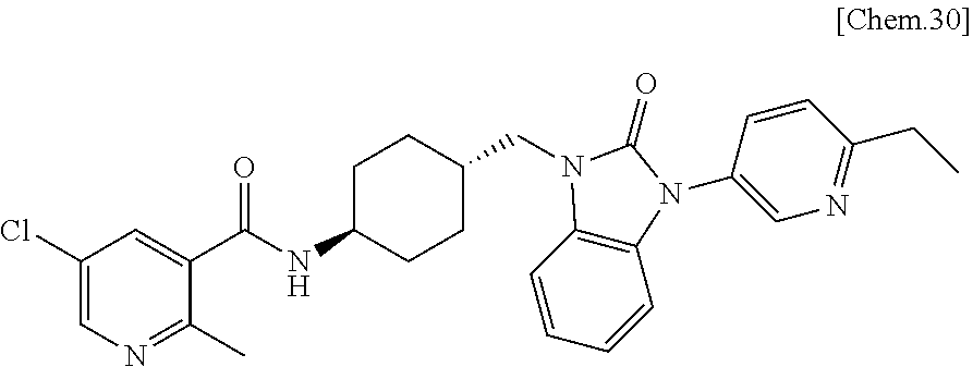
C1(Cl)=CN=C(C)C(C(NC2CCC(CN3C4=C(C=CC=C4)N(C4=CN=C(CC)C=C4)C3=O)CC2)=O)=C1
